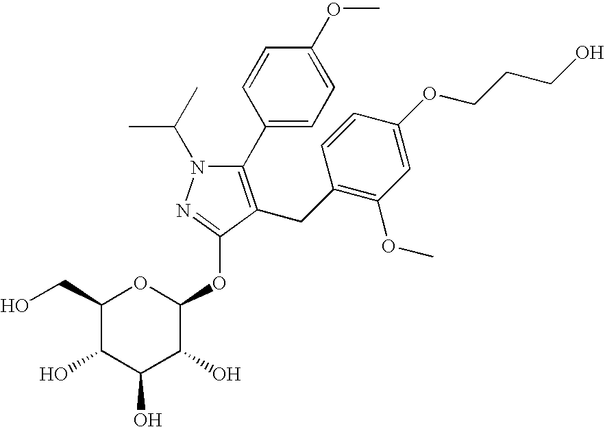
C1(C2=CC=C(OC)C=C2)=C(CC2=C(OC)C=C(OCCCO)C=C2)C(OC2OC(CO)C(O)C(O)C2O)=NN1C(C)C
